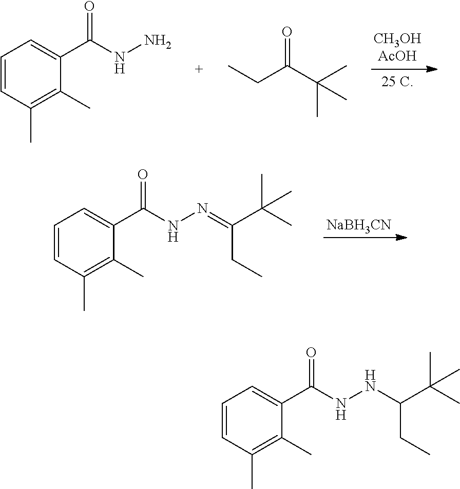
C1=CC(C)=C(C)C(C(=O)NN)=C1.CCC(C(C)(C)C)=O.[NaBH3CN].C1=CC(C)=C(C)C(C(=O)NN=C(CC)C(C)(C)C)=C1.C1=CC(C)=C(C)C(C(=O)NNC(CC)C(C)(C)C)=C1
